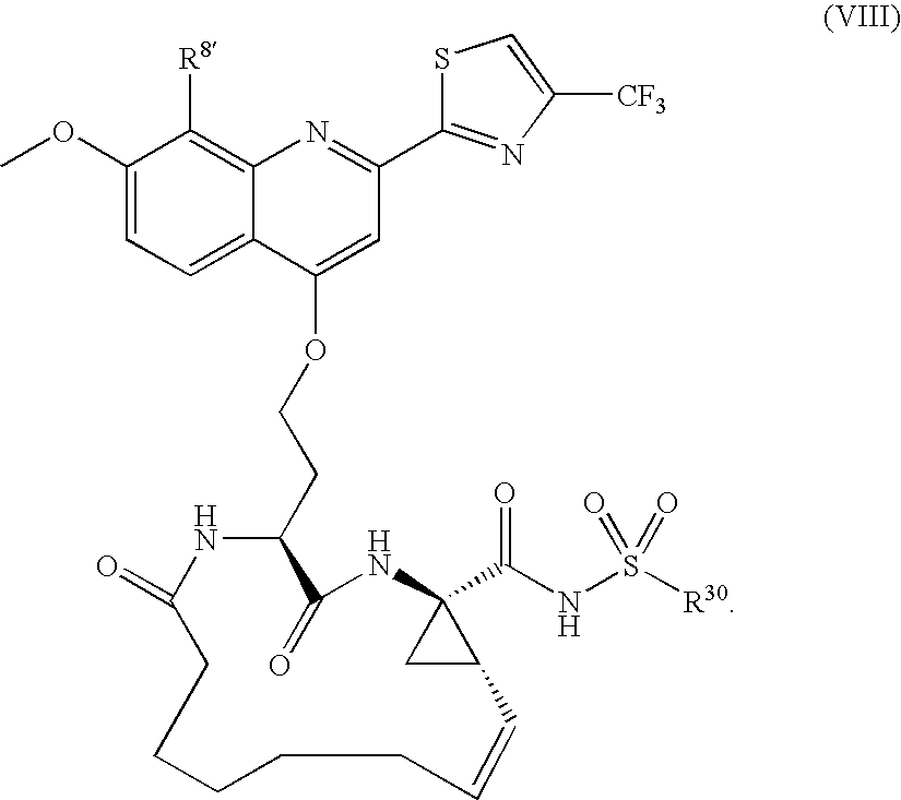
C1(CCOC2=CC(C3=NC([CF3])=CS3)=NC3=C([R8])C(OC)=CC=C32)NC(=O)CCCCCC=CC2C(C(NS([R30])(=O)=O)=O)(NC1=O)C2
